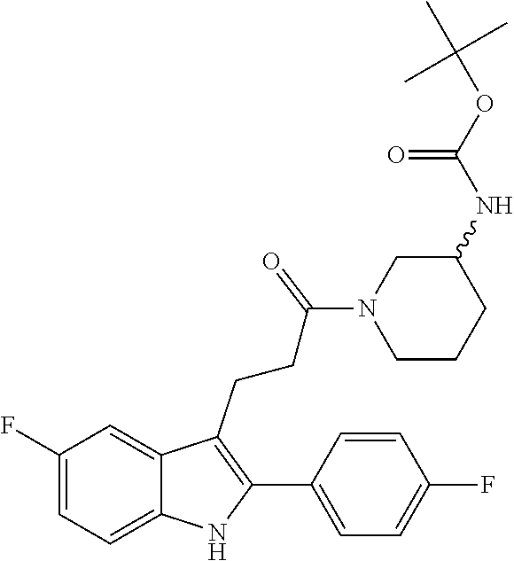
C1=C(F)C=C2C(CCC(N3CCCC(NC(OC(C)(C)C)=O)C3)=O)=C(C3=CC=C(F)C=C3)NC2=C1
